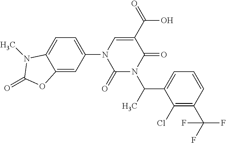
C1(=O)N(C(C2=CC=CC(C(F)(F)F)=C2Cl)C)C(=O)C(C(=O)O)=CN1C1=CC=C2C(=C1)OC(=O)N2C
